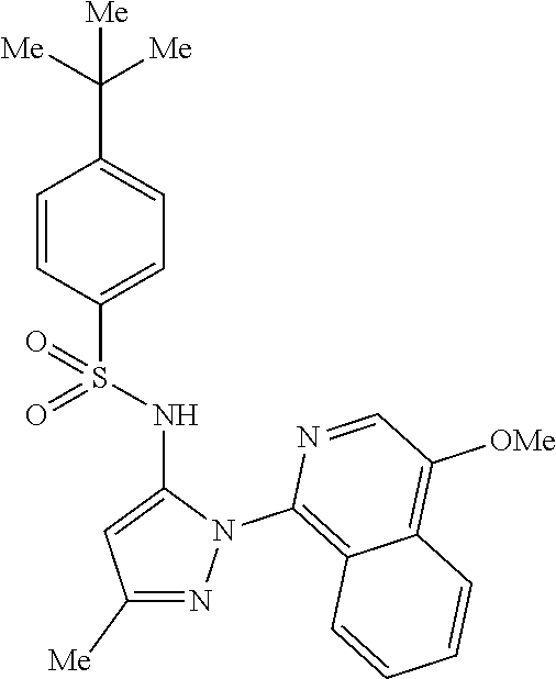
C1=CC(S(NC2=CC([Me])=NN2C2=C3C(=C([OMe])C=N2)C=CC=C3)(=O)=O)=CC=C1C([Me])([Me])[Me]
